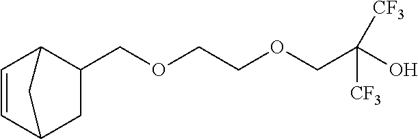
C1=CC2CC(COCCOCC(O)([CF3])[CF3])C1C2
